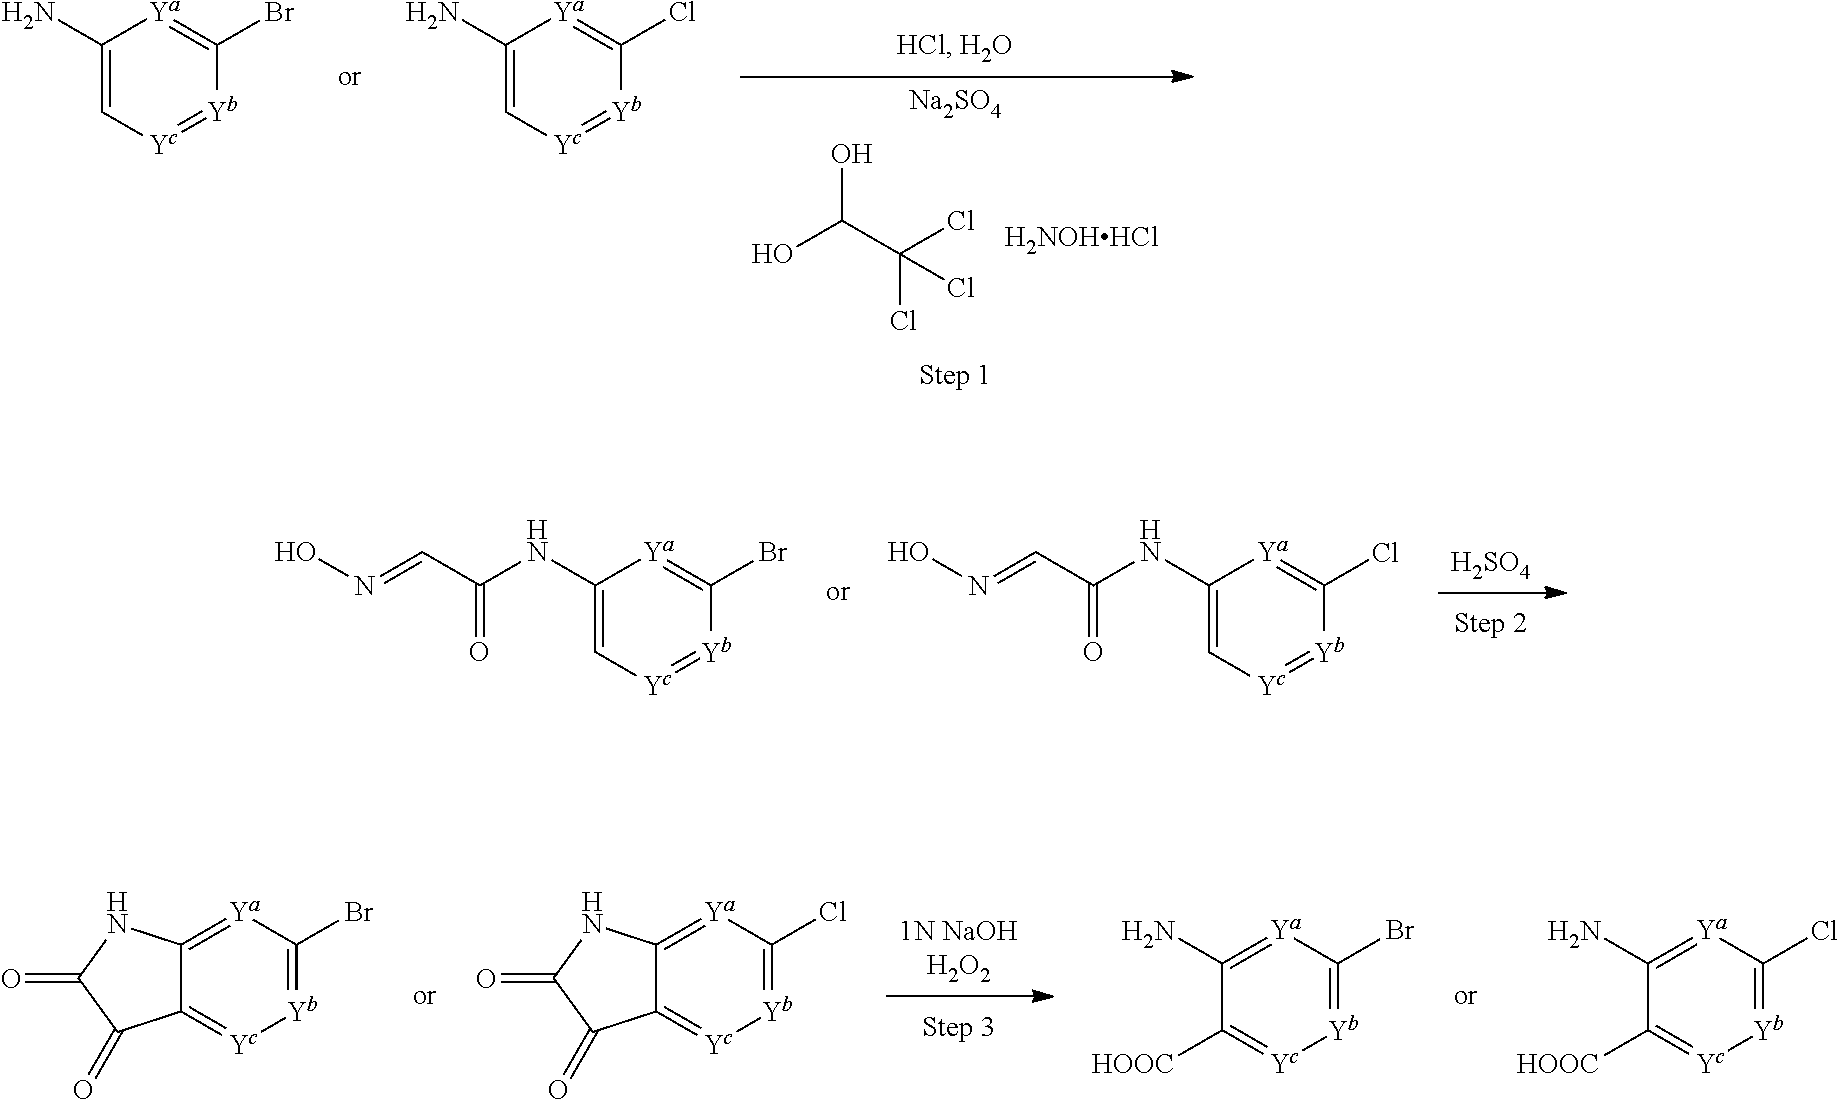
[1N NaOHH2O2].C12=[Ya]C(Br)=[Yb][Yc]=C1C(=O)C(=O)N2.C1(N)=[Ya]C(Br)=[Yb][Yc]=C1[HOOC].C12=[Ya]C(Cl)=[Yb][Yc]=C1C(=O)C(=O)N2.C1(N)=[Ya]C(Cl)=[Yb][Yc]=C1[HOOC].[H2NOHHCl].OC(O)C(Cl)(Cl)Cl.[Na2SO4].C1(N)=C[Yc]=[Yb]C(Br)=[Ya]1.C1(N)=C[Yc]=[Yb]C(Cl)=[Ya]1.[H2SO4].C1(NC(C=NO)=O)=C[Yc]=[Yb]C(Br)=[Ya]1.C1(NC(C=NO)=O)=C[Yc]=[Yb]C(Cl)=[Ya]1
